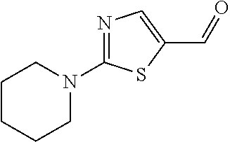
C1CCCN(C2=NC=C(C=O)S2)C1
